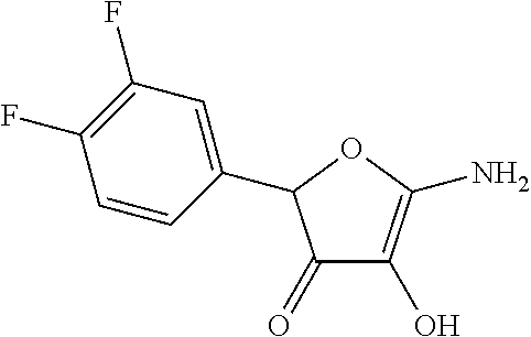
C1(C2C(=O)C(O)=C(N)O2)=CC(F)=C(F)C=C1
